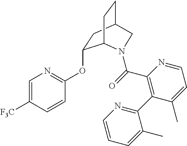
C1(OC2=NC=C([F3C])C=C2)CC2CCC1N(C(=O)C1=C(C3=NC=CC=C3C)C(C)=CC=N1)C2
